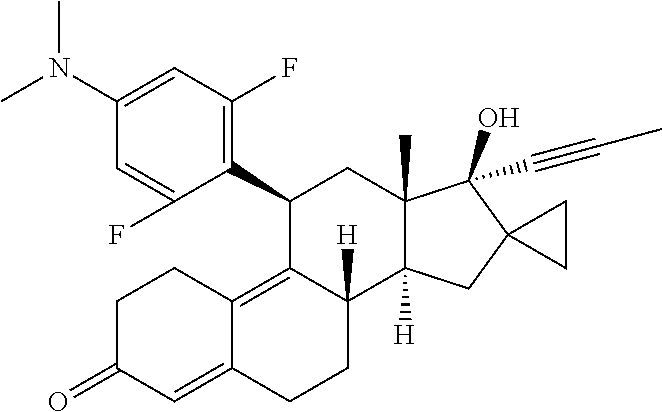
C1(N(C)C)=CC(F)=C(C2C3=C4C(=CC(=O)CC4)CCC3([H])C3([H])C(C)(C2)C(O)(C#CC)C2(C3)CC2)C(F)=C1
